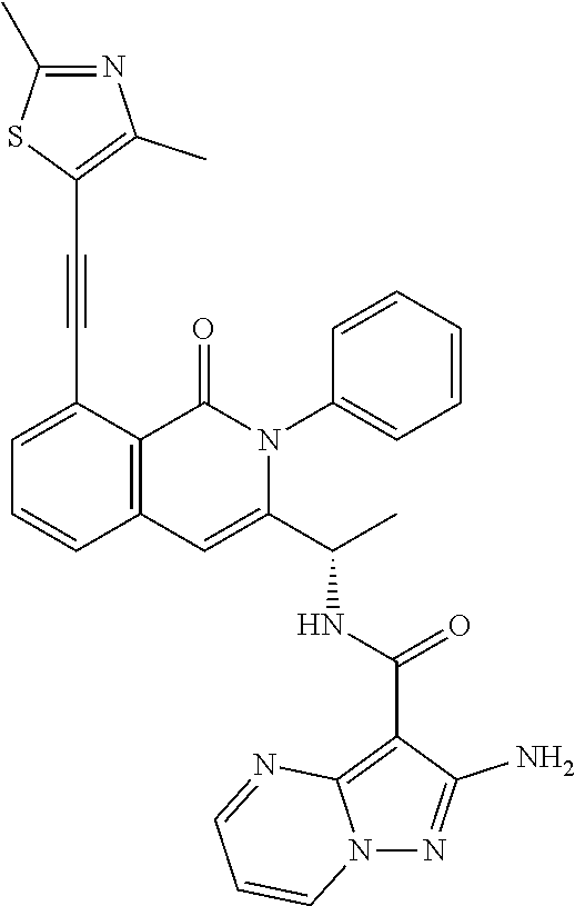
C1=C(C#CC2=C(C)N=C(C)S2)C2=C(C=C1)C=C(C(C)NC(C1=C3N(N=C1N)C=CC=N3)=O)N(C1=CC=CC=C1)C2=O
